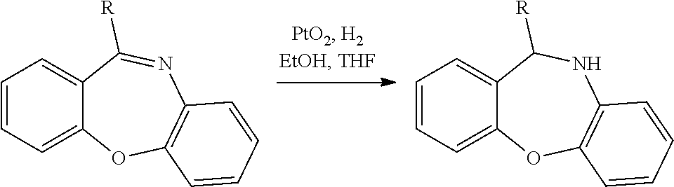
C1=CC=C2C(=C1)C([R])=NC1=C(O2)C=CC=C1.C1=CC=C2C(=C1)C([R])NC1=C(O2)C=CC=C1
